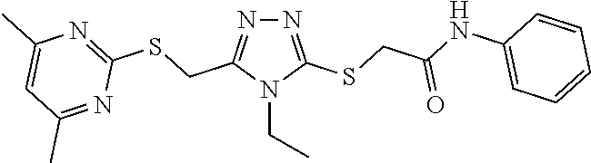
N1=C(SCC(NC2=CC=CC=C2)=O)N(CC)C(CSC2=NC(C)=CC(C)=N2)=N1
